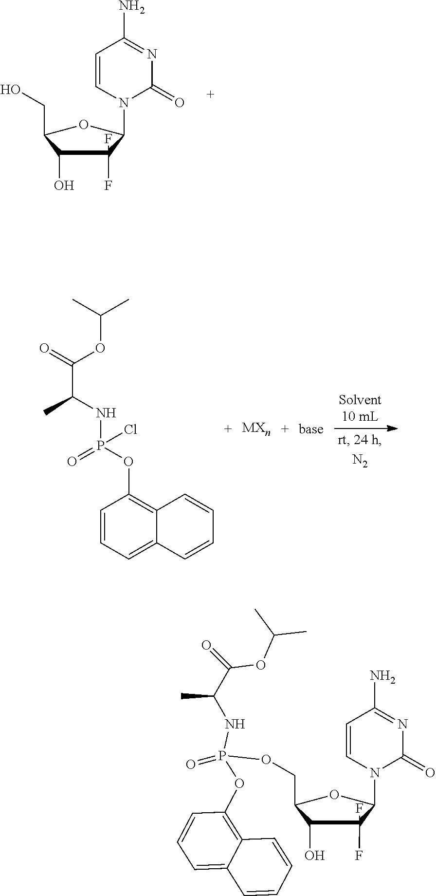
C1(F)(F)C(O)C(CO)OC1N1C(=O)N=C(N)C=C1.C1=CC=C2C(=C1OP(NC(C(=O)OC(C)C)C)(=O)Cl)C=CC=C2.C1(F)(F)C(O)C(COP(OC2=C3C(=CC=C2)C=CC=C3)(=O)NC(C(OC(C)C)=O)C)OC1N1C(=O)N=C(N)C=C1
